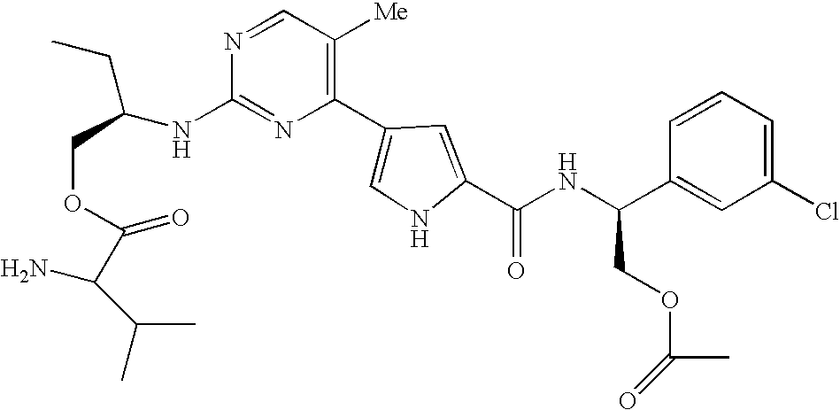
N1=C(NC(CC)COC(C(N)C(C)C)=O)N=CC([Me])=C1C1=CNC(C(NC(C2=CC(Cl)=CC=C2)COC(C)=O)=O)=C1
